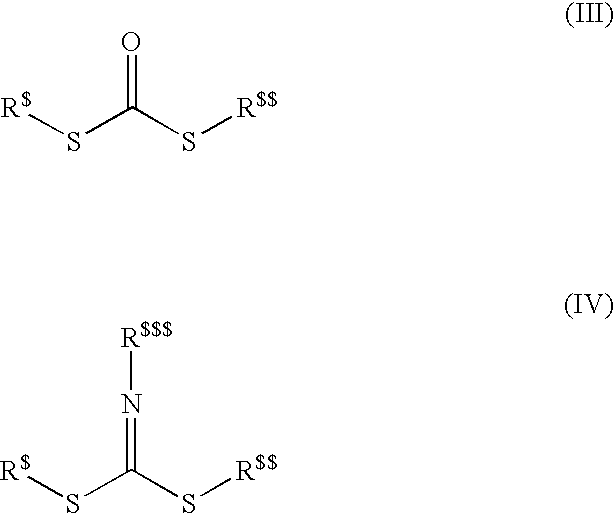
[R$]SC(S[R$$])=O.[R$]SC(S[R$$])=N[R$$$]
